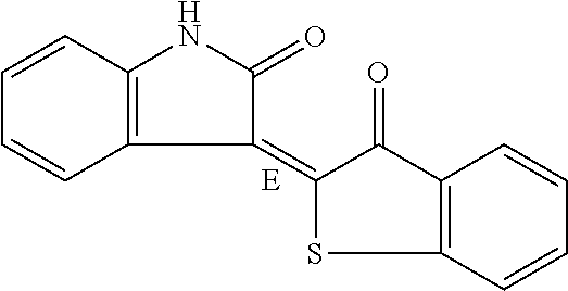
C1=CC2=C(C=C1)C(=C1SC3=C(C1=O)C=CC=C3)C(=O)N2
